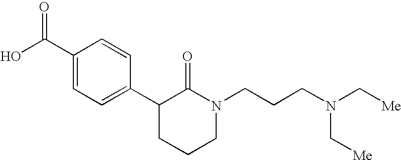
OC(C1=CC=C(C2CCCN(CCCN(C[Me])C[Me])C2=O)C=C1)=O
